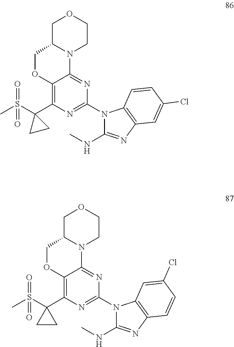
C1C2N(CCO1)C1=NC(N3C(NC)=NC4=C3C=CC(Cl)=C4)=NC(C3(S(C)(=O)=O)CC3)=C1OC2.C1C2N(CCO1)C1=NC(N3C(NC)=NC4=C3C=C(Cl)C=C4)=NC(C3(S(C)(=O)=O)CC3)=C1OC2
